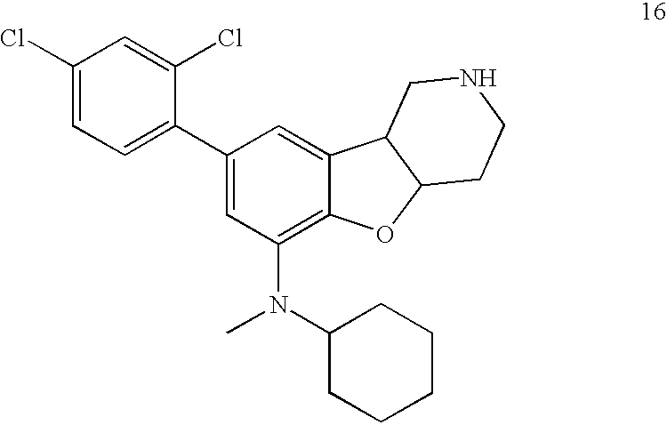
C1(Cl)=CC=C(C2=CC(N(C)C3CCCCC3)=C3C(=C2)C2C(O3)CCNC2)C(Cl)=C1
